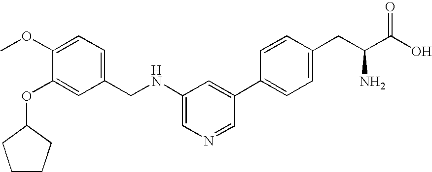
C1=C(NCC2=CC=C(OC)C(OC3CCCC3)=C2)C=C(C2=CC=C(CC(C(O)=O)N)C=C2)C=N1
